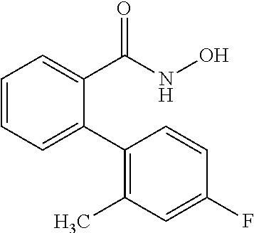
C1=CC=C(C2=C(C)C=C(F)C=C2)C(C(NO)=O)=C1
